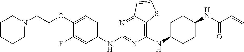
C1(NC2CCC(NC(C=C)=O)CC2)=C2C(=NC(NC3=CC=C(OCCN4CCCCC4)C(F)=C3)=N1)C=CS2
